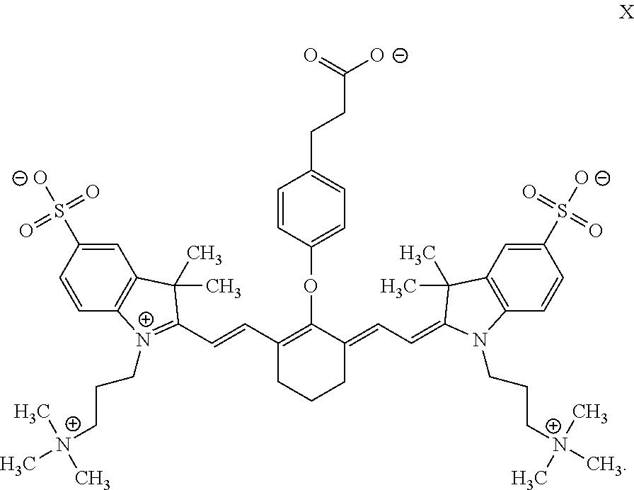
C1=C(S([O-])(=O)=O)C=CC2=C1C(C)(C)C(C=CC1=C(OC3=CC=C(CCC([O-])=O)C=C3)C(=CC=C3C(C)(C)C4=C(C=CC(S(=O)(=O)[O-])=C4)N3CCC[N+](C)(C)C)CCC1)=[N+]2CCC[N+](C)(C)C
